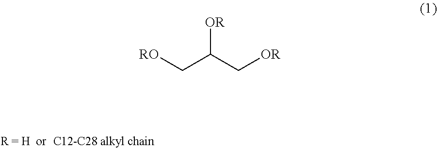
[OR]C(C[RO])C[OR]
